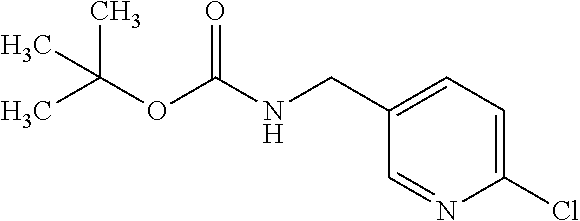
C1(Cl)=CC=C(CNC(OC(C)(C)C)=O)C=N1
